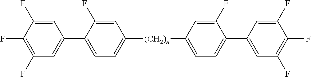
FC1=C(F)C=C(C2=CC=C([(CH2)n]C3=CC=C(C4=CC(F)=C(F)C(F)=C4)C(F)=C3)C=C2F)C=C1F
